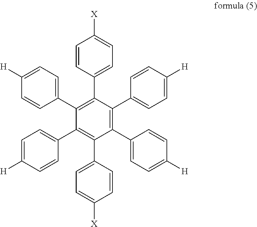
C1=CC(C2=C(C3=CC=C([H])C=C3)C(C3=CC=C([H])C=C3)=C(C3=CC=C([X])C=C3)C(C3=CC=C([H])C=C3)=C2C2=CC=C([H])C=C2)=CC=C1[X]
